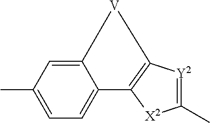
CC1=CC=C2C(=C1)[V]C1=C2[X2]C(C)=[Y2]1
